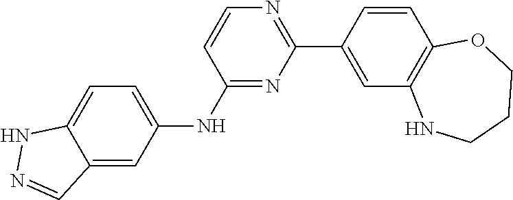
C1(C2=CC3=C(C=C2)OCCCN3)=NC=CC(NC2=CC=C3C(=C2)C=NN3)=N1
